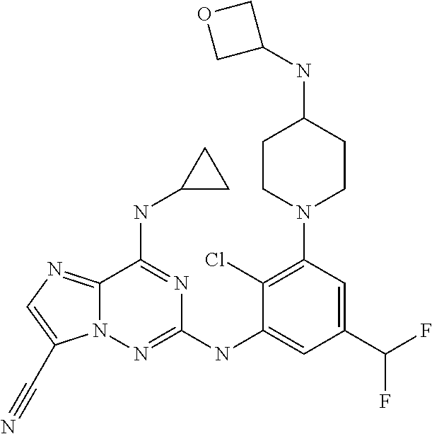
N12C(=NC=C1C#N)C(NC1CC1)=NC(NC1=CC(C(F)F)=CC(N3CCC(NC4COC4)CC3)=C1Cl)=N2
